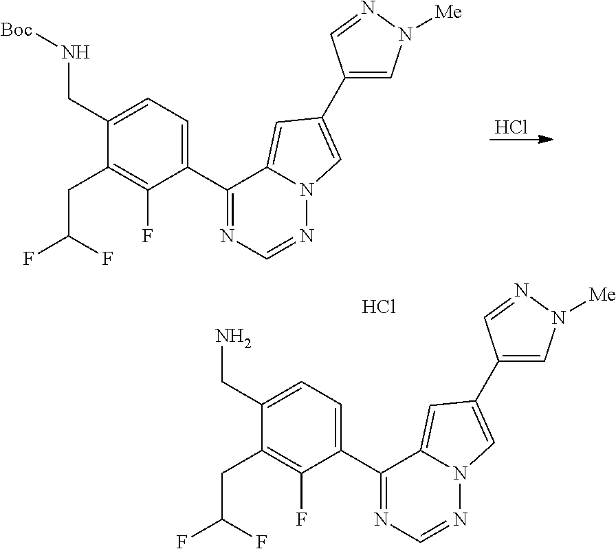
C1(CN)=CC=C(C2=NC=NN3C2=CC(C2=CN([Me])N=C2)=C3)C(F)=C1CC(F)F.Cl.Cl.C1(CN[Boc])=CC=C(C2=NC=NN3C2=CC(C2=CN([Me])N=C2)=C3)C(F)=C1CC(F)F
